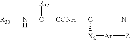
N([R30])C([R32])[CONH]C([X2][Ar][Z])C#N
